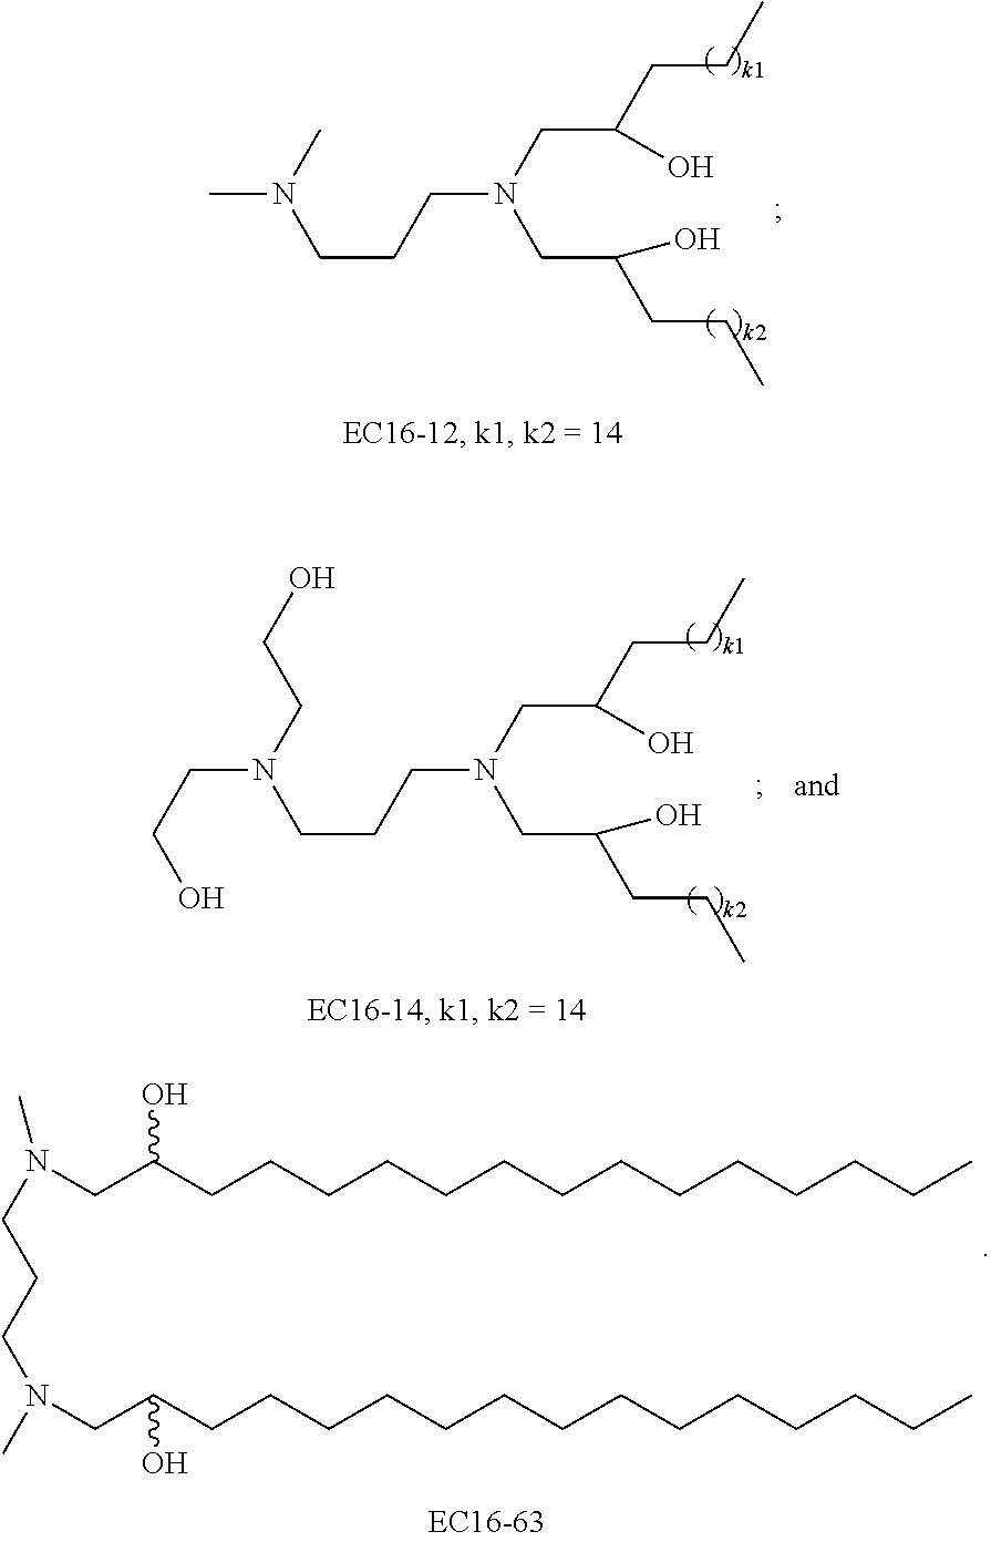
N(CCCN(CC(CCC)O)CC(CCC)O)(C)C.N(CCCN(CC(CCC)O)CC(CCC)O)(CCO)CCO.N(CC(CCCCCCCCCCCCCC)O)(CCCN(C)CC(CCCCCCCCCCCCCC)O)C
